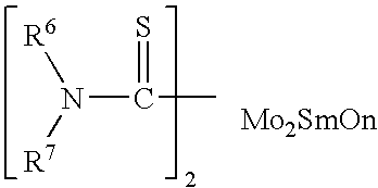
C(C)(N([R6])[R7])=S
